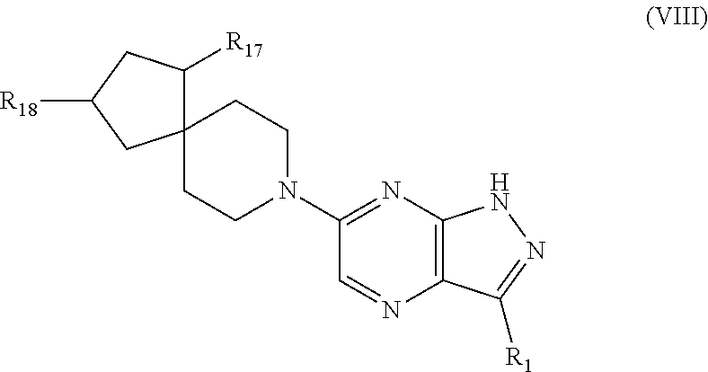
N1=C(N2CCC3(CC2)C([R17])CC([R18])C3)C=NC2=C1NN=C2[R1]
